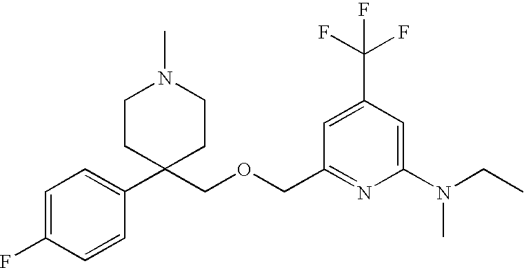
C1=C(F)C=CC(C2(COCC3=NC(N(C)CC)=CC(C(F)(F)F)=C3)CCN(C)CC2)=C1
